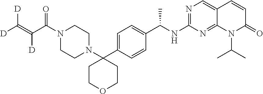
N1(C(C(=C([D])[D])[D])=O)CCN(C2(C3=CC=C(C(NC4=NC=C5C(=N4)N(C(C)C)C(=O)C=C5)C)C=C3)CCOCC2)CC1
